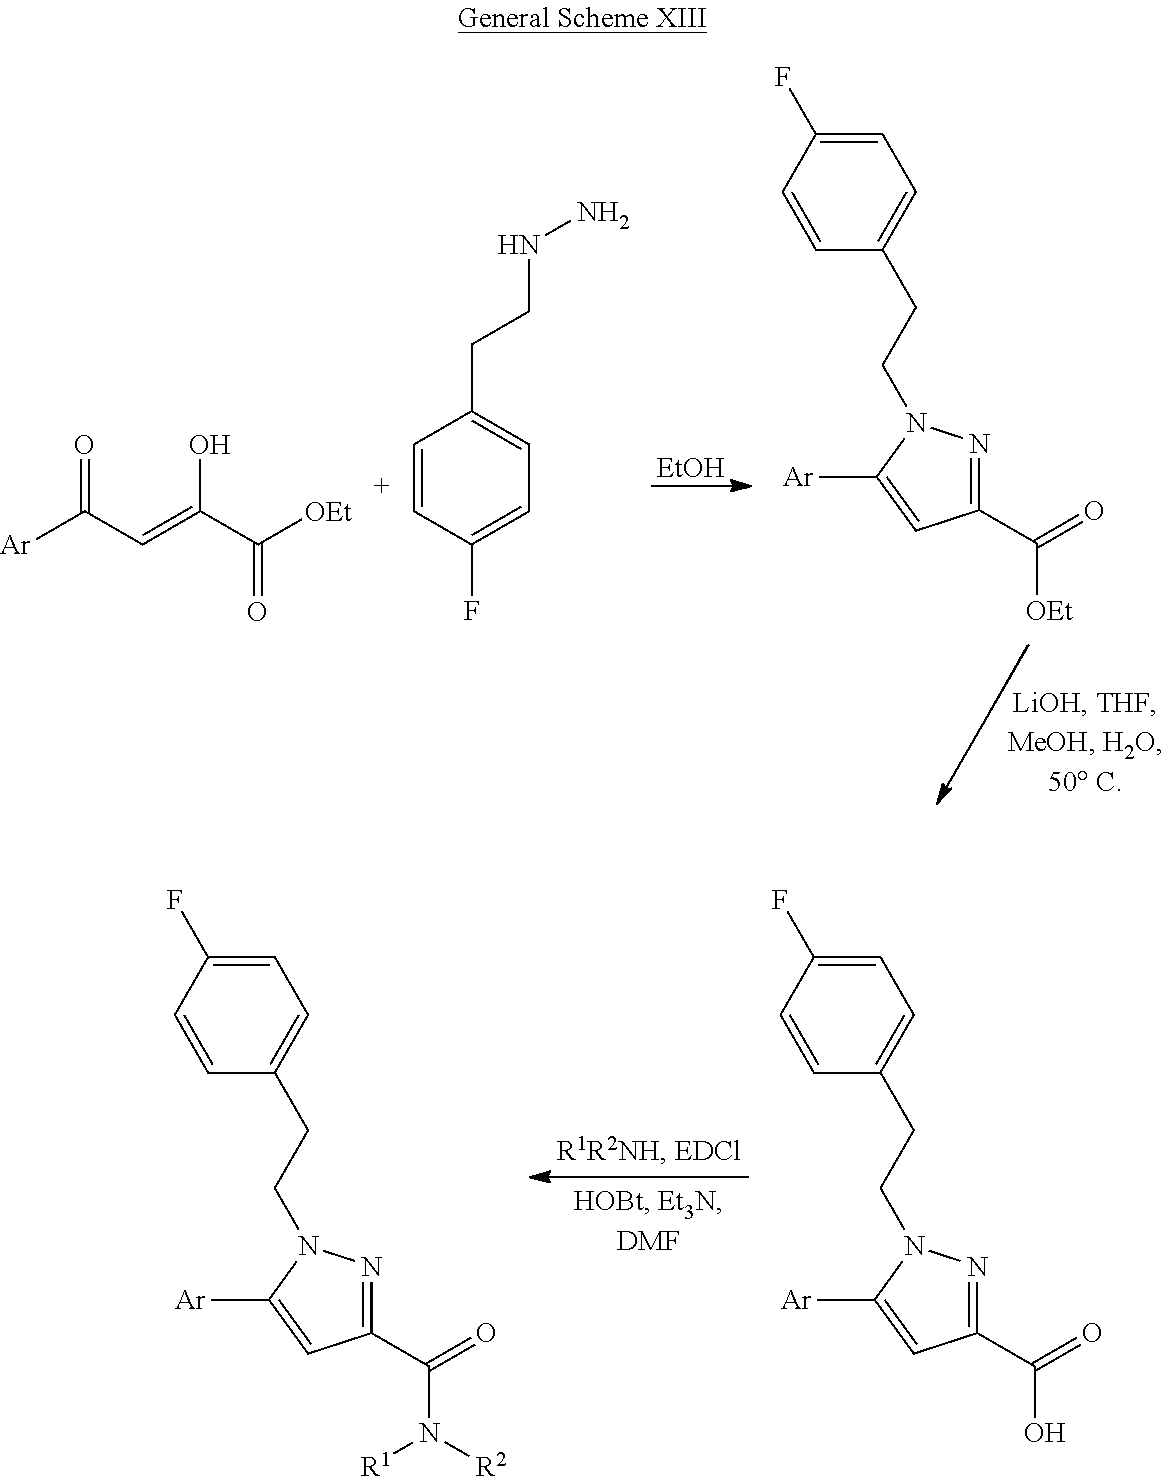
[EtOH].[Ar]C(C=C(C([OEt])=O)O)=O.C1=CC(F)=CC=C1CCNN.C1(C([OEt])=O)=NN(CCC2=CC=C(F)C=C2)C([Ar])=C1.C1(C(O)=O)=NN(CCC2=CC=C(F)C=C2)C([Ar])=C1.C1(C(N([R1])[R2])=O)=NN(CCC2=CC=C(F)C=C2)C([Ar])=C1
